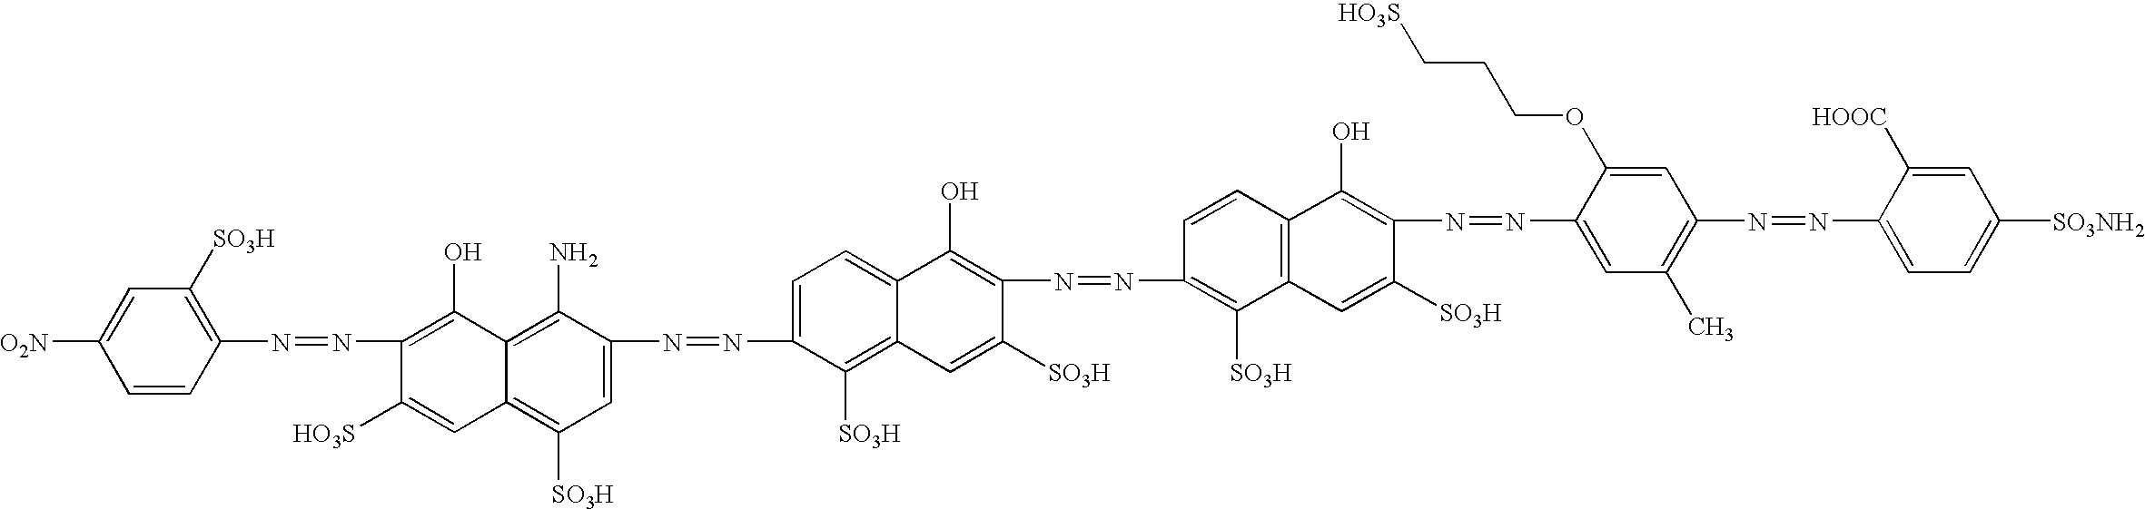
C1=CC(N=NC2=C(O)C3=C(N)C(N=NC4=CC=C5C(=C4[SO3H])C=C([SO3H])C(N=NC4=C([SO3H])C6=C(C=C4)C(O)=C(N=NC4=CC(C)=C(N=NC7=CC=C([SO3NH2])C=C7[HOOC])C=C4OCCC[HO3S])C([SO3H])=C6)=C5O)=CC([SO3H])=C3C=C2[HO3S])=C([SO3H])C=C1[O2N]
